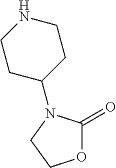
C1C(N2C(=O)OCC2)CCNC1
